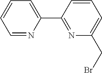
C1=NC(C2=NC(CBr)=CC=C2)=CC=C1
